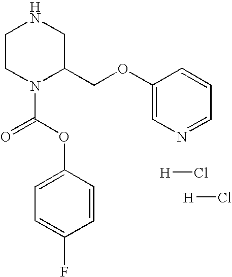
C1CN(C(=O)OC2=CC=C(F)C=C2)C(COC2=CN=CC=C2)CN1.[H]Cl.[H]Cl
